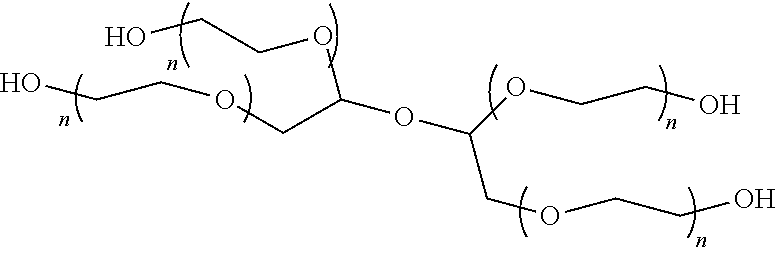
OCCOCC(OC(COCCO)OCCO)OCCO
